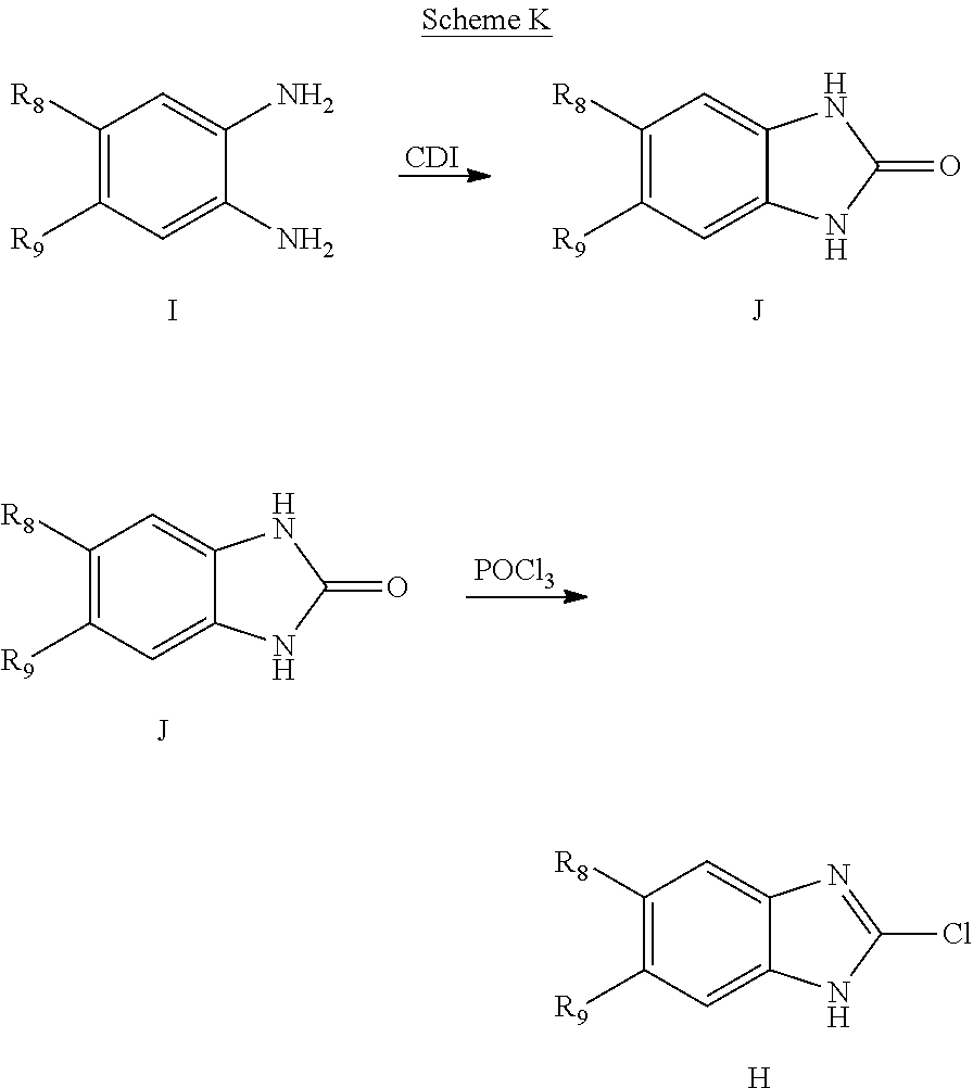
C1([R8])=C([R9])C=C2C(=C1)N=C(Cl)N2.[H].[CDI].C1([R8])=C([R9])C=C2C(=C1)NC(=O)N2.[J].C1([R8])=C([R9])C=C(N)C(N)=C1.I.[POCl3].C1([R8])=C([R9])C=C2C(=C1)NC(=O)N2.[J]
